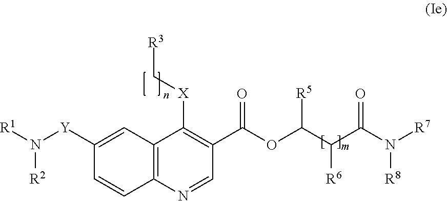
C12=C(N=CC(C(OC(C(C(N([R7])[R8])=O)[R6])[R5])=O)=C1[X]C[R3])C=CC([Y]N([R1])[R2])=C2
